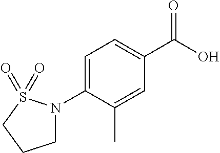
C1=C(N2CCCS2(=O)=O)C(C)=CC(C(O)=O)=C1
